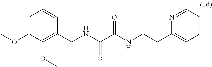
C1=C(OC)C(OC)=C(CNC(C(NCCC2=CC=CC=N2)=O)=O)C=C1
